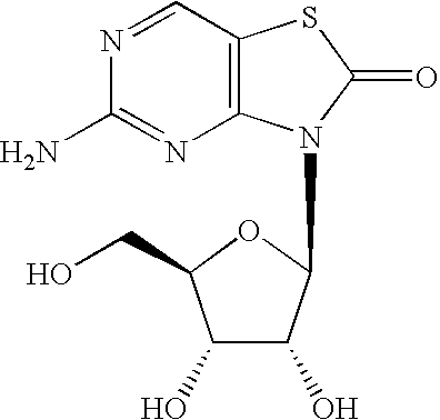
C1=NC(N)=NC2=C1SC(=O)N2C1C(O)C(O)C(CO)O1
